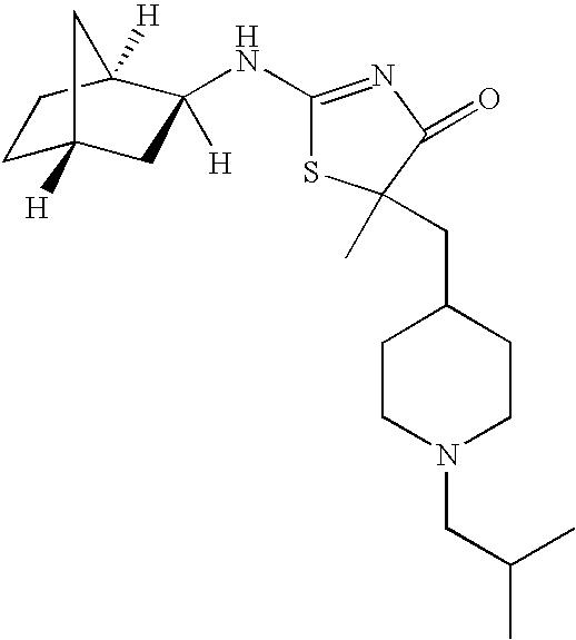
C1C2([H])CC([H])(NC3=NC(=O)C(C)(CC4CCN(CC(C)C)CC4)S3)C([H])(C1)C2
